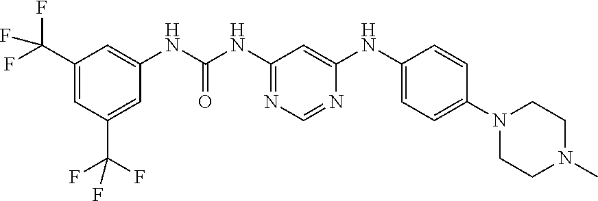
C1(C(F)(F)F)=CC(C(F)(F)F)=CC(NC(NC2=NC=NC(NC3=CC=C(N4CCN(C)CC4)C=C3)=C2)=O)=C1
